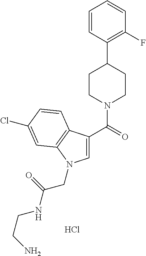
C1=CC(C2CCN(C(=O)C3=CN(CC(NCCN)=O)C4=C3C=CC(Cl)=C4)CC2)=C(F)C=C1.Cl
